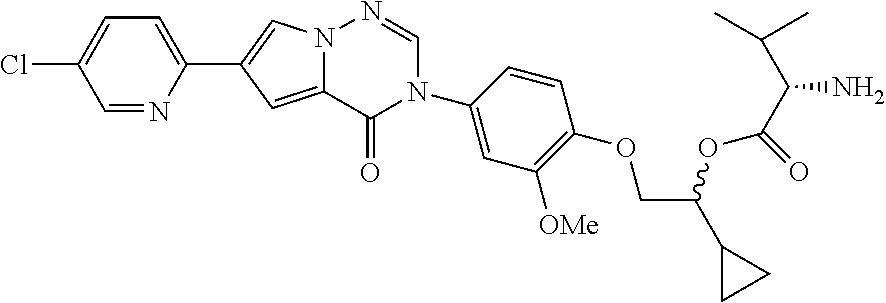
C1=NC(C2=CN3C(=C2)C(=O)N(C2=CC([OMe])=C(OCC(C4CC4)OC(=O)C(N)C(C)C)C=C2)C=N3)=CC=C1Cl
